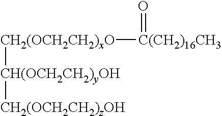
[C(CH2)16CH3]([CH2(OCH2CH2)xO][CH(OCH2CH2)yOH][CH2(OCH2CH2)zOH])=O
